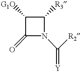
C1([G1O])C(=O)N(C([R2])=[Y])C1[R3]
